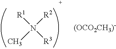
[R1]N(C)([R2])[R3]
